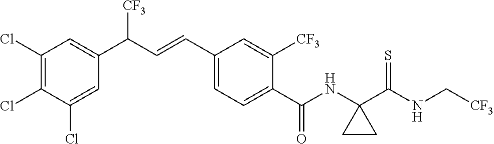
C1(Cl)=C(Cl)C(Cl)=CC(C(C=CC2=CC=C(C(NC3(C(NC[CF3])=S)CC3)=O)C([CF3])=C2)[CF3])=C1
